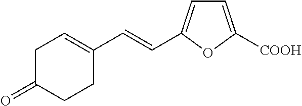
C1C(=O)CCC(C=CC2=CC=C([COOH])O2)=C1
